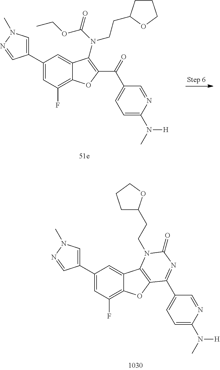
C1(C2=CN(C)N=C2)=CC(F)=C2C(=C1)C1=C(O2)C(C2=CC=C(N([H])C)N=C2)=NC(=O)N1CCC1CCCO1.C1(C2=CN(C)N=C2)=CC(F)=C2C(=C1)C(N(C(=O)OCC)CCC1CCCO1)=C(C(C1=CC=C(N(C)[H])N=C1)=O)O2
